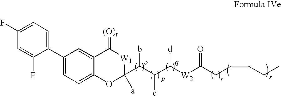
C1=C2C(=CC(C3=CC=C(F)C=C3F)=C1)C(=[(O)t])[W1]C(C(C(C([W2]C(CC=CCC)=O)[d])c)b)([a])O2
